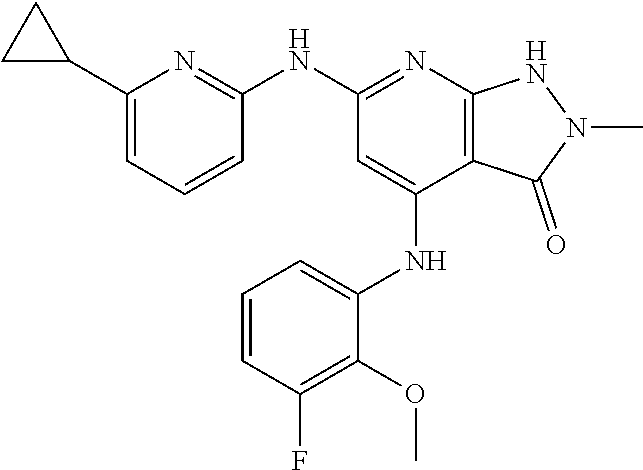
N(C1=NC2=C(C(NC3=CC=CC(F)=C3OC)=C1)C(=O)N(C)N2)C1=NC(C2CC2)=CC=C1
